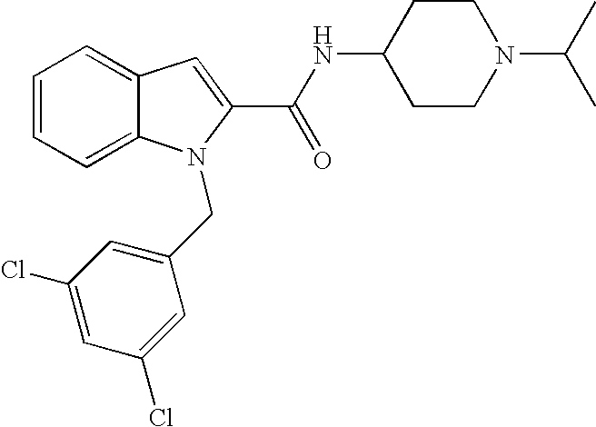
C1=CC=C2C(=C1)C=C(C(NC1CCN(C(C)C)CC1)=O)N2CC1=CC(Cl)=CC(Cl)=C1
